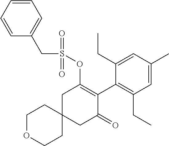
C1OCCC2(C1)CC(=O)C(C1=C(CC)C=C(C)C=C1CC)=C(OS(=O)(CC1=CC=CC=C1)=O)C2
